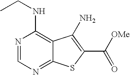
N1=CN=C2C(=C1NCC)C(N)=C(C([OMe])=O)S2
